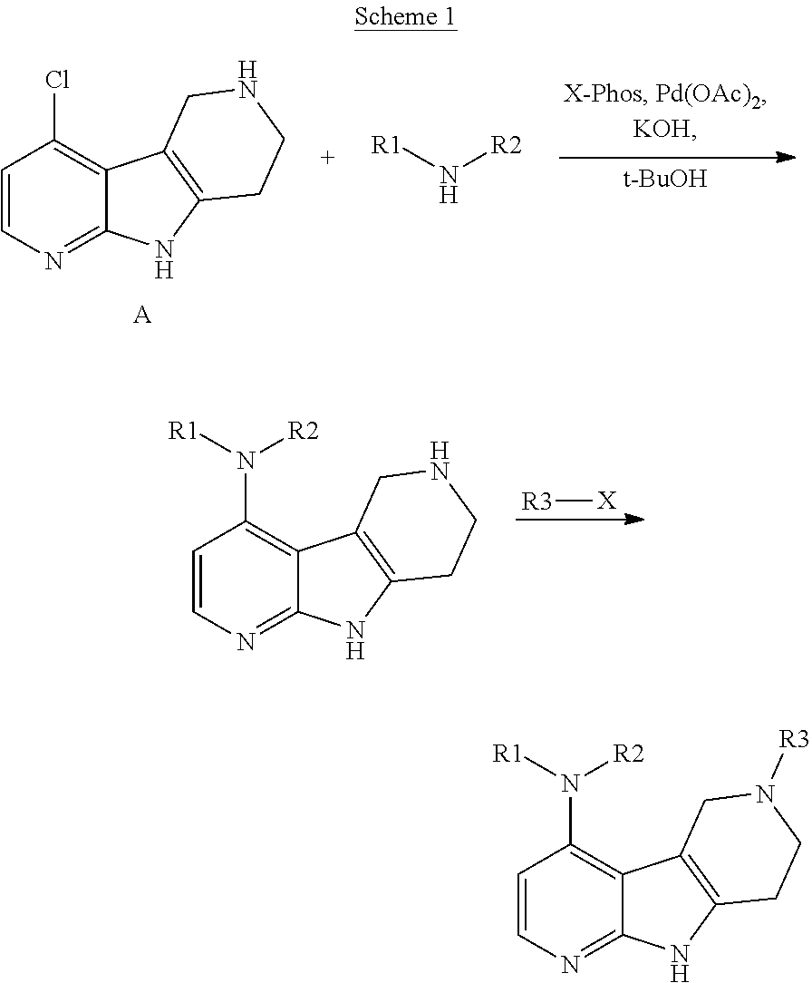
C1=CN=C2C(=C1Cl)C1=C(N2)CCNC1.[A].[t-BuOH].[R1]N[R2].[R3][X].C1=CN=C2C(=C1N([R1])[R2])C1=C(N2)CCNC1.C1=CN=C2C(=C1N([R1])[R2])C1=C(N2)CCN([R3])C1
